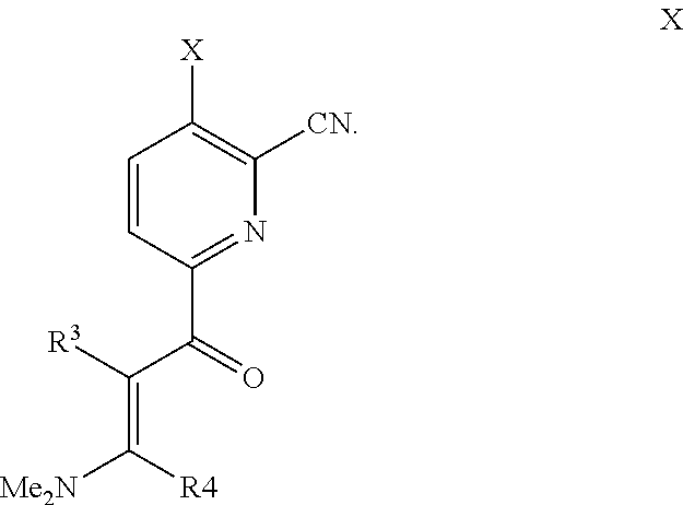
C1=CC(C(C(=C([R4])[Me2N])[R3])=O)=NC([CN])=C1[X]
